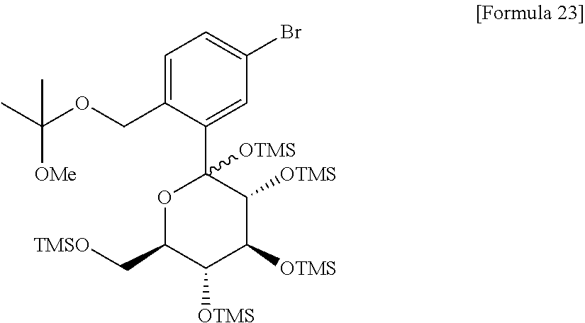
C1(C2([OTMS])OC(C[TMSO])C([OTMS])C([OTMS])C2[OTMS])=CC(Br)=CC=C1COC(C)([OMe])C
